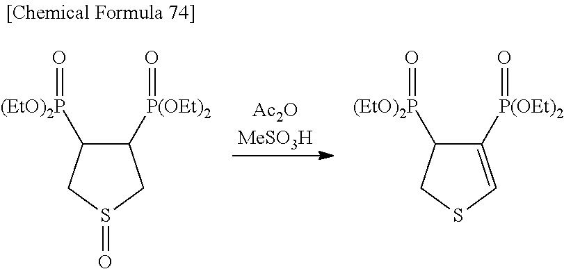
[Ac2OMeSO3H].C1([P(OEt)2]=O)=CSCC1[(EtO)2P]=O.C1([P(OEt)2]=O)C([(EtO)2P]=O)CS(=O)C1
